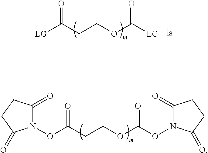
O=C(CCOC(ON1C(=O)CCC1=O)=O)ON1C(=O)CCC1=O.O=C(CCOC([LG])=O)[LG]
